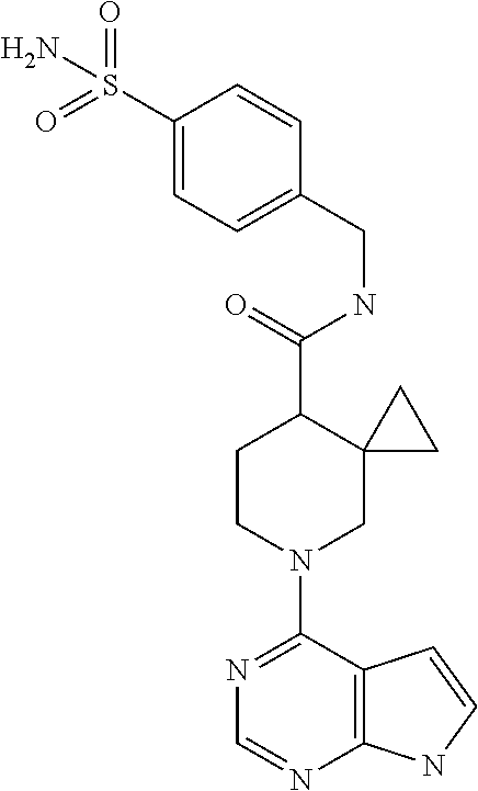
N1=C(N2CC3(C(C(=O)NCC4=CC=C(S(N)(=O)=O)C=C4)CC2)CC3)C2=C(N=C1)NC=C2
